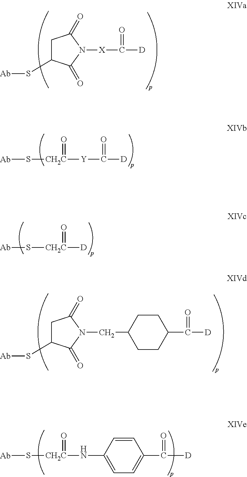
C1C(S[Ab])C(=O)N([X]C(=O)[D])C1=O.[Ab]S[CH2C](=O)[Y]C(=O)[D].[Ab]S[CH2C](=O)[D].C1C(S[Ab])C(=O)N(CC2CCC(C([D])=O)CC2)C1=O.[Ab]S[CH2C](=O)NC1=CC=C(C(=O)[D])C=C1
